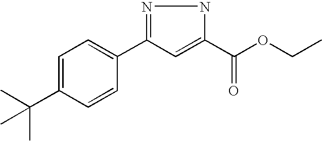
C1=C(C(C)(C)C)C=CC(C2=NNC(C(OCC)=O)=C2)=C1
